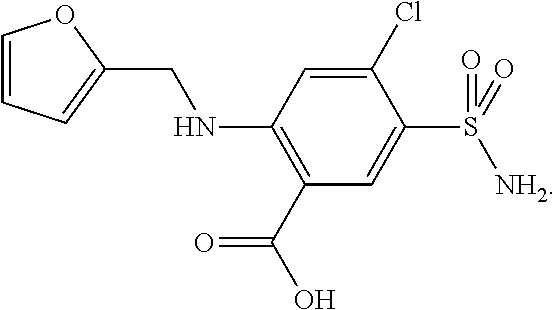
C1(Cl)=CC(NCC2=CC=CO2)=C(C(O)=O)C=C1S(=O)([NH2])=O
